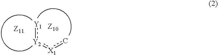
[Y2](:[Y1]):[X1]c
